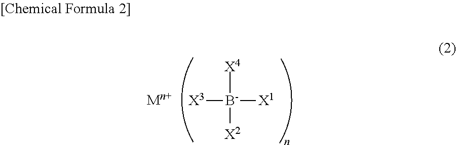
[X3][B-]([X1])([X4])[X2]
